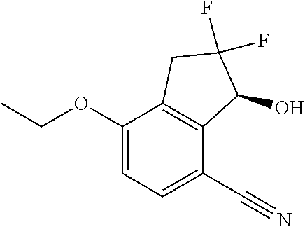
C1(OCC)=CC=C(C#N)C2=C1CC(F)(F)C2O
